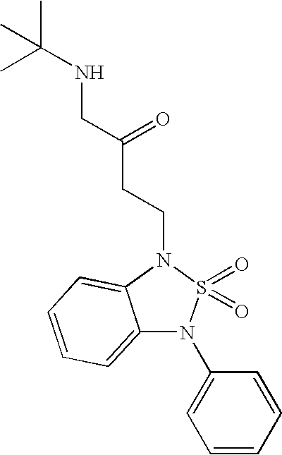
C12=CC=CC=C1N(CCC(CNC(C)(C)C)=O)S(=O)(=O)N2C1=CC=CC=C1
